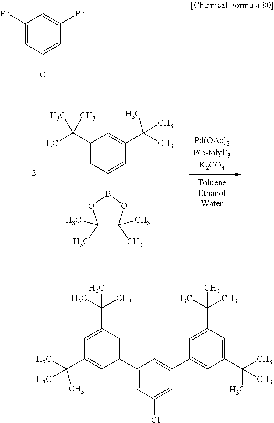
C1(Br)=CC(Cl)=CC(Br)=C1.C1(C(C)(C)C)=CC(B2OC(C)(C)C(C)(C)O2)=CC(C(C)(C)C)=C1.C1(C(C)(C)C)=CC(C(C)(C)C)=CC(C2=CC(Cl)=CC(C3=CC(C(C)(C)C)=CC(C(C)(C)C)=C3)=C2)=C1
